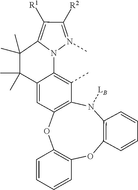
C1([R1])=C2N(C3=C(C)C4=C(OC5=C(OC6=C(N4[LB])C=CC=C6)C=CC=C5)C=C3C(C)(C)C2(C)C)N(C)=C1[R2]
